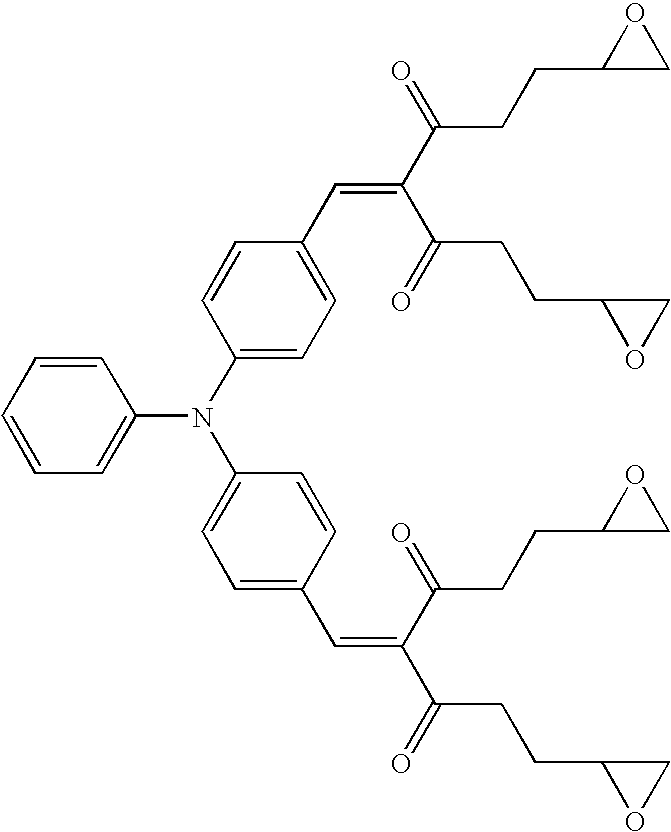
C1=CC=CC(N(C2=CC=C(C=C(C(=O)CCC3CO3)C(=O)CCC3OC3)C=C2)C2=CC=C(C=C(C(=O)CCC3OC3)C(=O)CCC3CO3)C=C2)=C1
